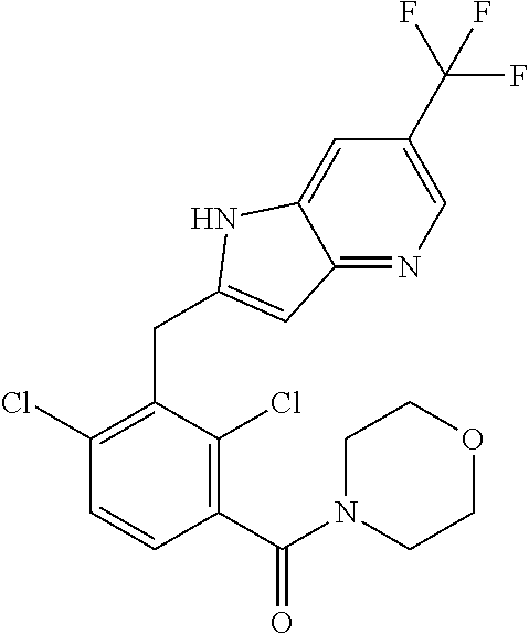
C1(C(N2CCOCC2)=O)=C(Cl)C(CC2=CC3=NC=C(C(F)(F)F)C=C3N2)=C(Cl)C=C1
